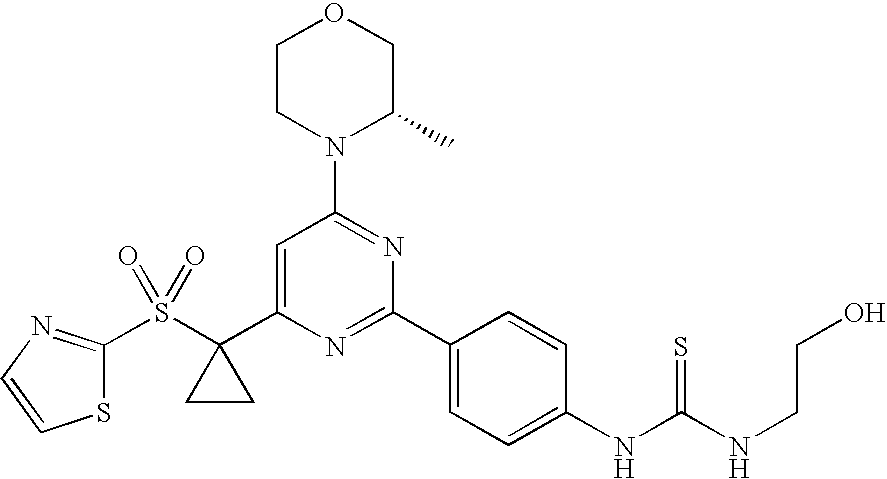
S1C(S(C2(C3=CC(N4C(C)COCC4)=NC(C4=CC=C(NC(NCCO)=S)C=C4)=N3)CC2)(=O)=O)=NC=C1
